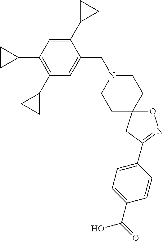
O1C2(CC(C3=CC=C(C(=O)O)C=C3)=N1)CCN(CC1=CC(C3CC3)=C(C3CC3)C=C1C1CC1)CC2
